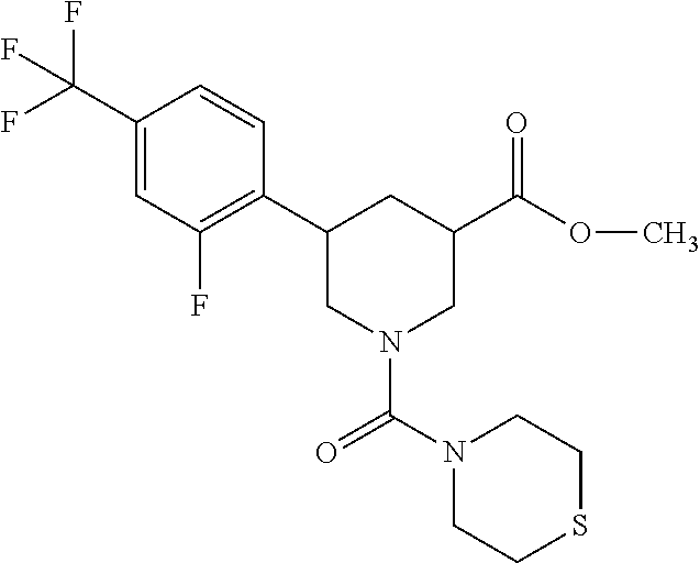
C1(C2CN(C(N3CCSCC3)=O)CC(C(=O)OC)C2)=C(F)C=C(C(F)(F)F)C=C1
